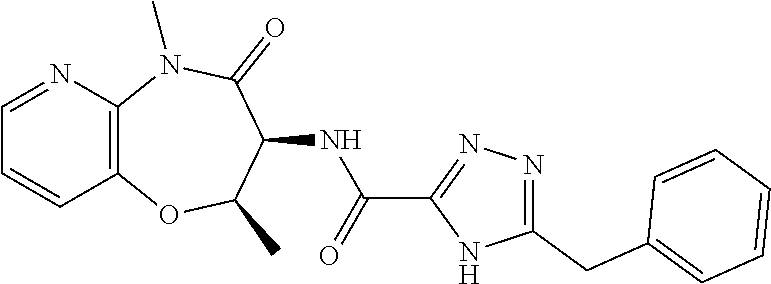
C12=C(N(C)C(=O)C(NC(C3=NN=C(CC4=CC=CC=C4)N3)=O)C(C)O1)N=CC=C2
